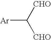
[Ar]C([CHO])[CHO]
